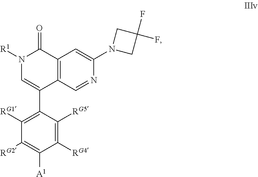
N1=CC2=C(C(=O)N([R1])C=C2C2=C([RG1])C([RG2])=C([A1])C([RG4])=C2[RG5])C=C1N1CC(F)(F)C1
